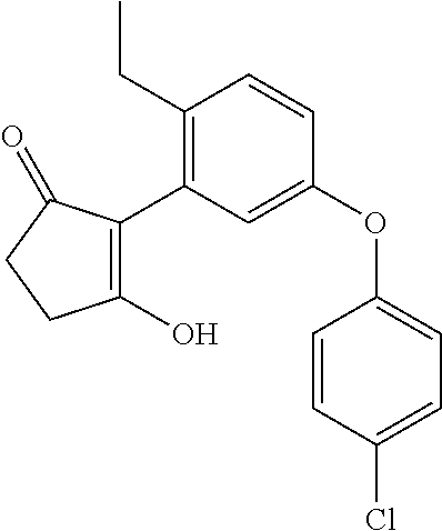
C1(O)=C(C2=C(CC)C=CC(OC3=CC=C(Cl)C=C3)=C2)C(=O)CC1
